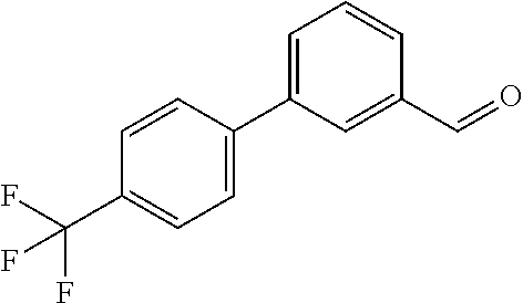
C1=CC=C(C2=CC=C(C(F)(F)F)C=C2)C=C1C=O
